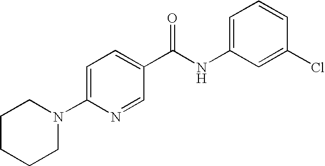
C1=C(NC(C2=CC=C(N3CCCCC3)N=C2)=O)C=C(Cl)C=C1
